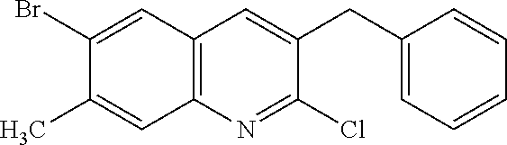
C1(Br)=CC2=C(C=C1C)N=C(Cl)C(CC1=CC=CC=C1)=C2
